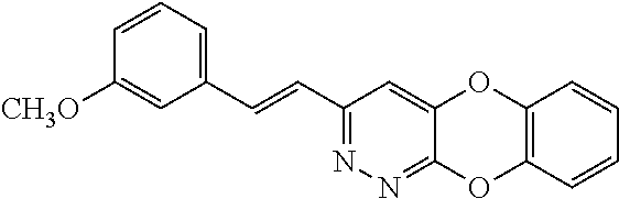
C(=CC1=NN=C2C(=C1)OC1=C(O2)C=CC=C1)C1=CC=CC([CH3O])=C1
